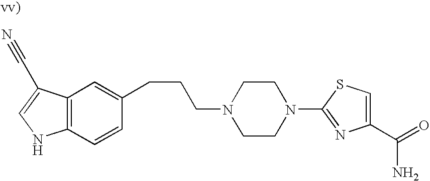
C12=C(C=CC(CCCN3CCN(C4=NC(C(=O)N)=CS4)CC3)=C1)NC=C2C#N
